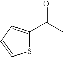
S1C(C(=O)C)=CC=C1
